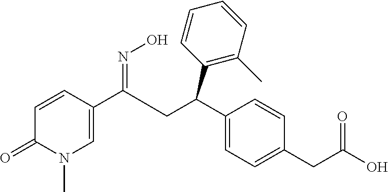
C1=CC(C(=NO)CC(C2=CC=C(CC(O)=O)C=C2)C2=C(C)C=CC=C2)=CN(C)C1=O
